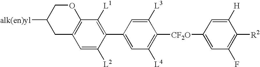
C1(C2=CC([L4])=C([CF2O]C3=CC(F)=C([R2])C([H])=C3)C([L3])=C2)=C([L1])C2=C(C=C1[L2])CC([alk(en)yl])CO2
